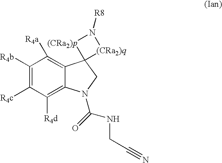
C1([R4b])=C([R4c])C([R4d])=C2C(=C1[R4a])C1(CN2C(NCC#N)=O)[(CRa2)q]N([R8])[(CRa2)p]1
